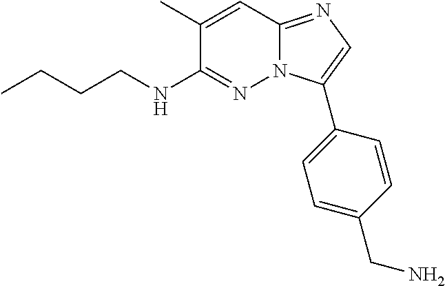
C1(C)=CC2=NC=C(C3=CC=C(CN)C=C3)N2N=C1NCCCC
